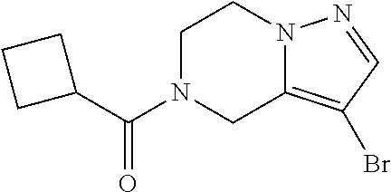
C1N(C(=O)C2CCC2)CC2=C(Br)C=NN2C1
